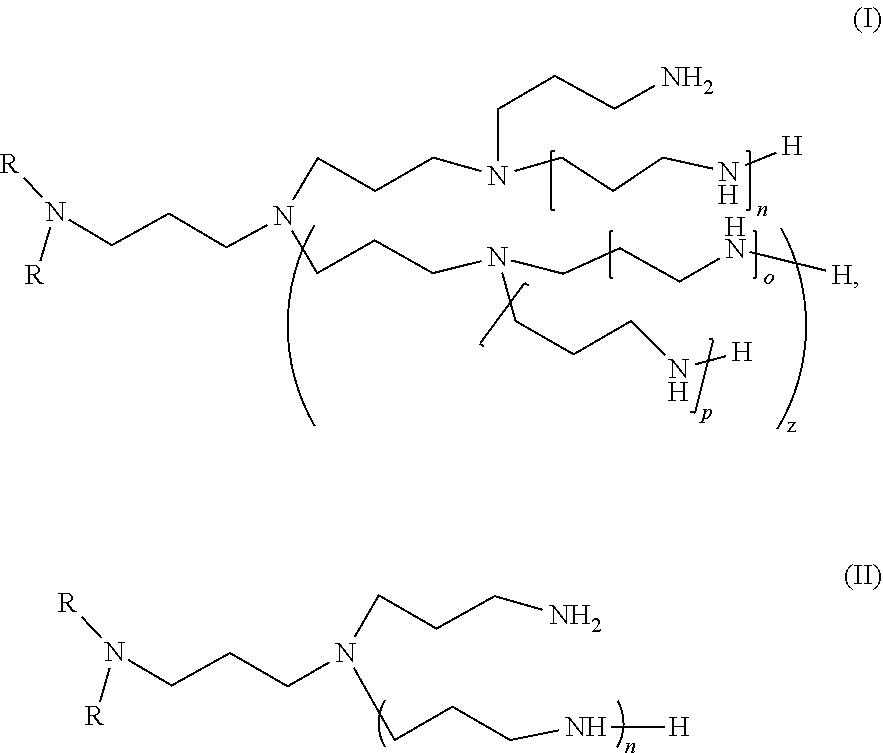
C(CN(CCCN[H])CCCN([R])[R])CN.N(CCCN[H])(CCCN(CCCN(CCCN[H])CCCN)CCCN([R])[R])CCCN[H]
